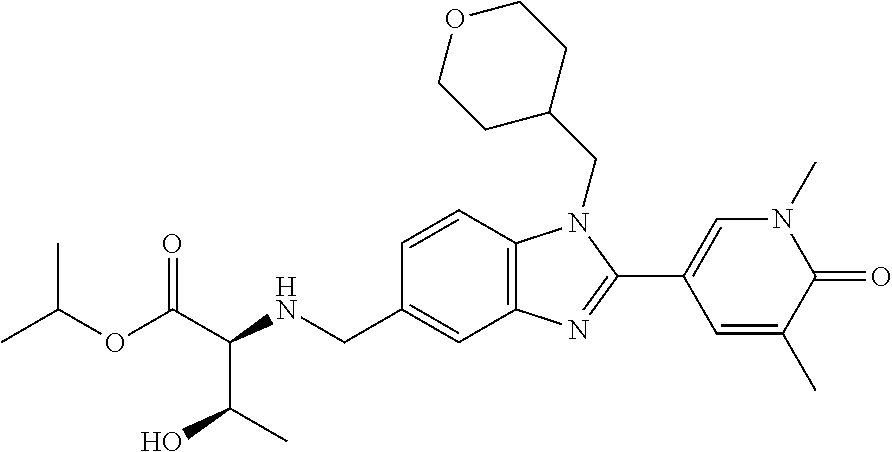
C12=C(C=CC(CNC(C(OC(C)C)=O)C(O)C)=C1)N(CC1CCOCC1)C(C1=CN(C)C(=O)C(C)=C1)=N2
